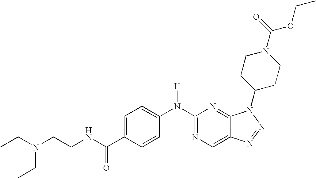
N(C1=NC=C2C(=N1)N(C1CCN(C(=O)OCC)CC1)N=N2)(C1=CC=C(C(NCCN(CC)CC)=O)C=C1)[H]
